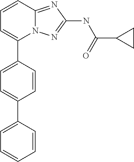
C1=CC2=NC(NC(=O)C3CC3)=NN2C(C2=CC=C(C3=CC=CC=C3)C=C2)=C1
